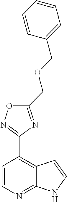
C12=NC=CC(C3=NOC(COCC4=CC=CC=C4)=N3)=C1C=CN2
